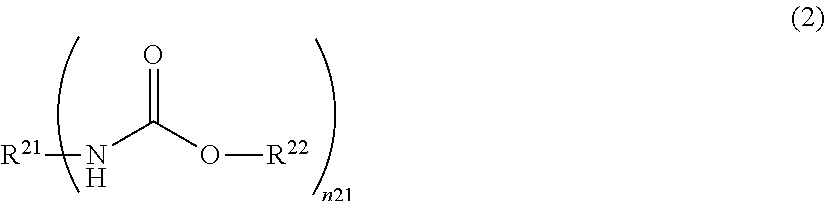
N(C(O[R22])=O)[R21]
